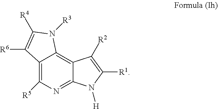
C12=C([R5])N=C3C(=C1N([R3])C([R4])=C2[R6])C([R2])=C([R1])N3[H]
